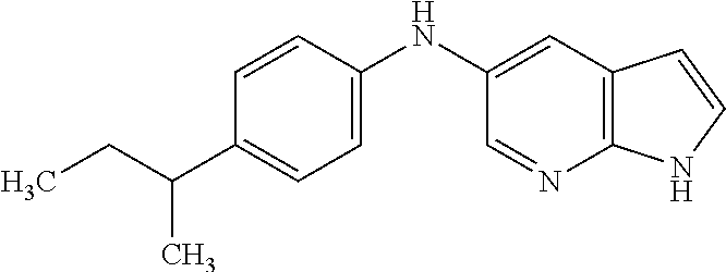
CCC(C1=CC=C(NC2=CC3=C(N=C2)NC=C3)C=C1)C
